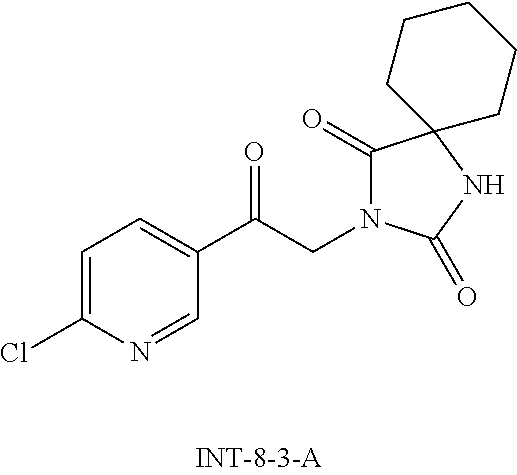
ClC1=CC=C(C(CN2C(=O)C3(NC2=O)CCCCC3)=O)C=N1
